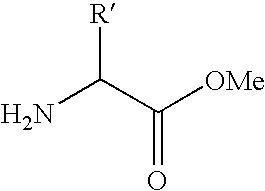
NC(C([OMe])=O)[R]
